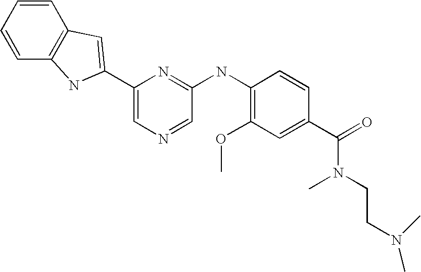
C1=CC=CC2=C1C=C(C1=CN=CC(NC3=C(OC)C=C(C(=O)N(CCN(C)C)C)C=C3)=N1)N2
